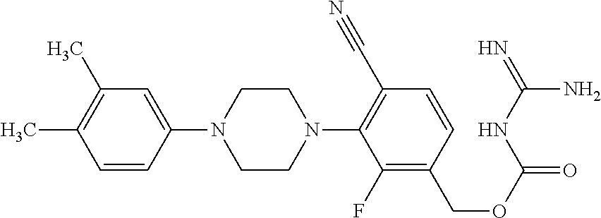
C1=C(N2CCN(C3=C(C#N)C=CC(COC(=O)NC(=N)N)=C3F)CC2)C=CC(C)=C1C
